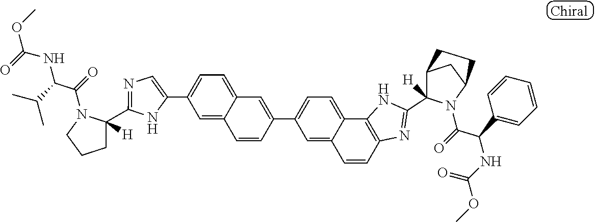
C1(C2=CC=C3C(=C2)C=CC(C2=CC=C4C(=C2)C=CC2=C4NC(C4([H])C5CC(N4C(C(C4=CC=CC=C4)NC(=O)OC)=O)CC5)=N2)=C3)=CN=C(C2([H])CCCN2C(=O)C(C(C)C)NC(=O)OC)N1
